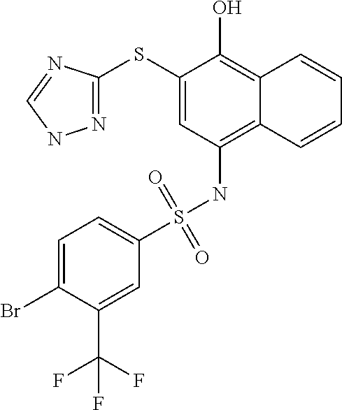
N1=C(SC2=CC(NS(=O)(=O)C3=CC=C(Br)C(C(F)(F)F)=C3)=C3C(=C2O)C=CC=C3)N=CN1
